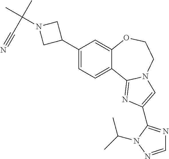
C1(C2CN(C(C)(C)C#N)C2)=CC=C2C(=C1)OCCN1C2=NC(C2=NC=NN2C(C)C)=C1
